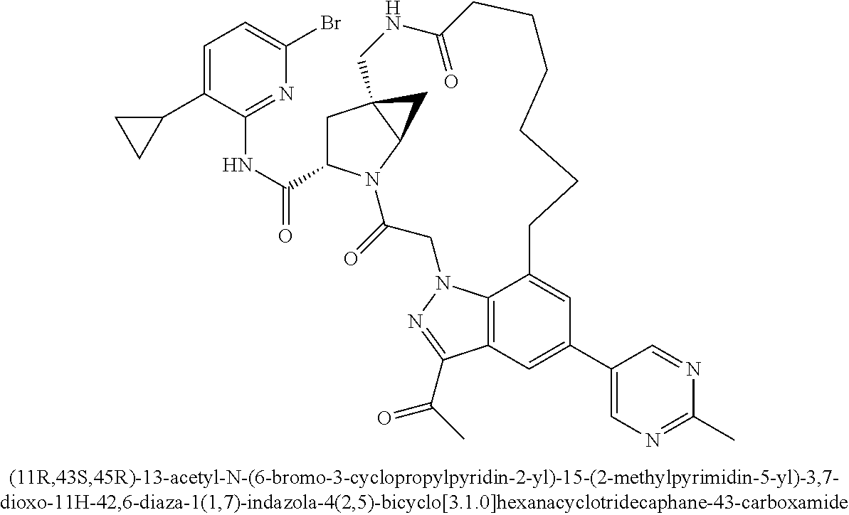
C1C23C(N(C(=O)CN4C5=C(C(C(C)=O)=N4)C=C(C4=CN=C(C)N=C4)C=C5CCCCCCC(=O)NC2)C1C(=O)NC1=NC(Br)=CC=C1C1CC1)C3
